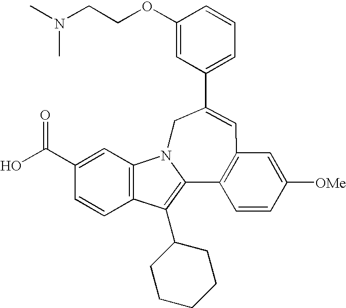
C1(OCCN(C)C)=CC(C2=CC3=C(C4=C(C5CCCCC5)C5=C(C=C(C(O)=O)C=C5)N4C2)C=CC([OMe])=C3)=CC=C1
